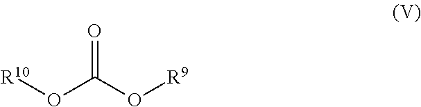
[R10]OC(O[R9])=O
